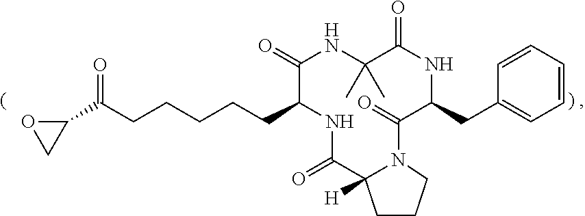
O1CC1C(=O)CCCCCC1NC(=O)C2([H])CCCN2C(=O)C(CC2=CC=CC=C2)NC(=O)C(C)(C)NC1=O
